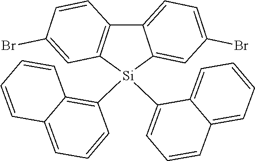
C12=C([Si](C3=C4C(=CC=C3)C=CC=C4)(C3=CC=CC4=CC=CC=C34)C3=CC(Br)=CC=C13)C=C(Br)C=C2
